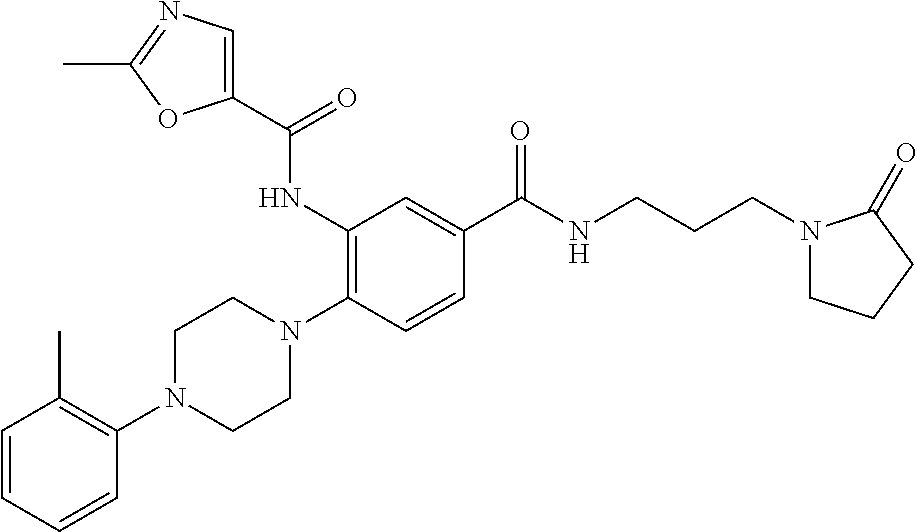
C1=CC=CC(N2CCN(C3=C(NC(C4=CN=C(C)O4)=O)C=C(C(NCCCN4CCCC4=O)=O)C=C3)CC2)=C1C
